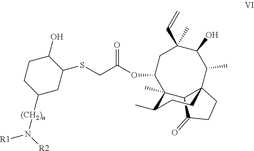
C1(SCC(OC2C3(C)C4C(C(C)C(O)C(C=C)(C)C2)(CCC4=O)CCC3C)=O)C(O)CCC([(CH2)n]N([R1])[R2])C1
